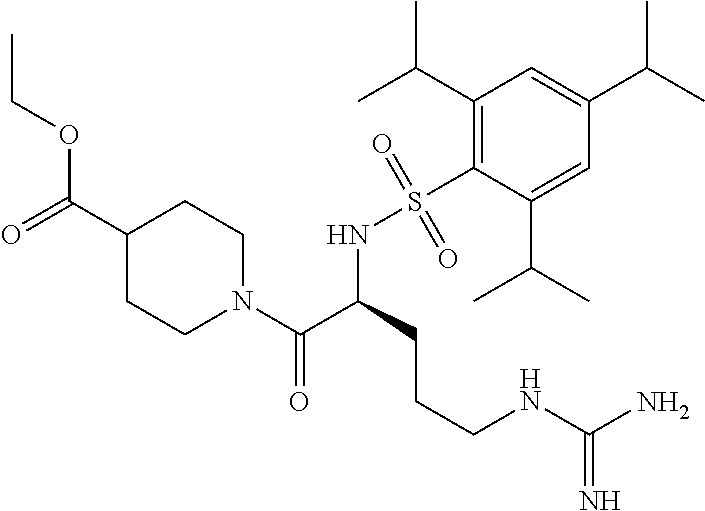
C1(C(=O)OCC)CCN(C(C(CCCNC(N)=N)NS(C2=C(C(C)C)C=C(C(C)C)C=C2C(C)C)(=O)=O)=O)CC1
